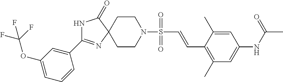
C1CN(S(=O)(C=CC2=C(C)C=C(NC(=O)C)C=C2C)=O)CCC12C(=O)NC(C1=CC(OC(F)(F)F)=CC=C1)=N2
